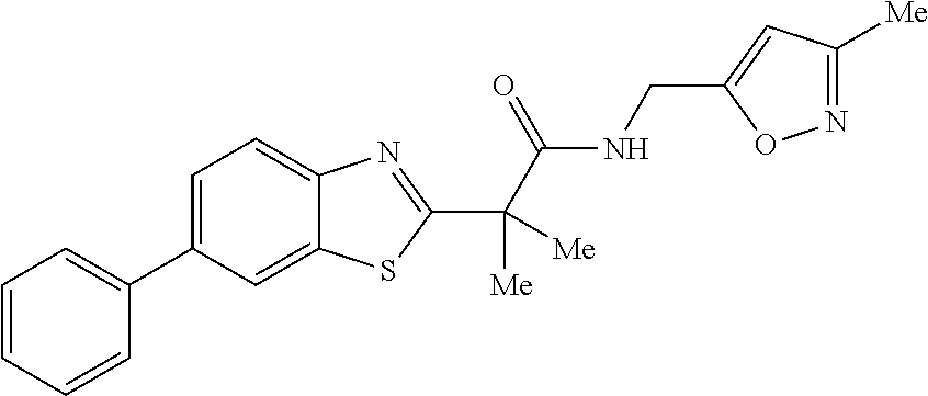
C1=CC=CC(C2=CC=C3C(=C2)SC(C(C(NCC2=CC([Me])=NO2)=O)([Me])[Me])=N3)=C1
